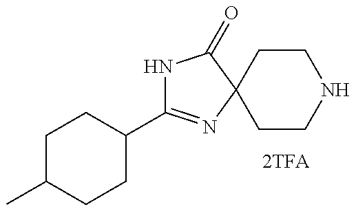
N1C(C2CCC(C)CC2)=NC2(C1=O)CCNCC2
